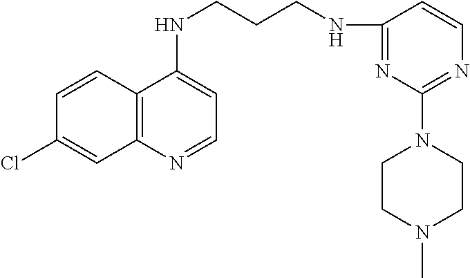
C1=CC2=C(C=C1Cl)N=CC=C2NCCCNC1=NC(N2CCN(C)CC2)=NC=C1
